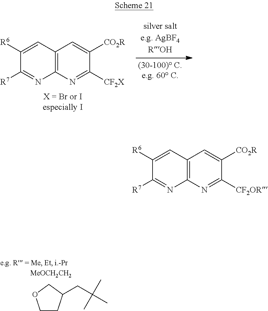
C1([R6])=CC2=C(N=C1[R7])N=C([CF2X])C([CO2R])=C2.C1CC(CC(C)(C)C)CO1.C1([R6])=CC2=C(N=C1[R7])N=C([CF2OR])C([CO2R])=C2
